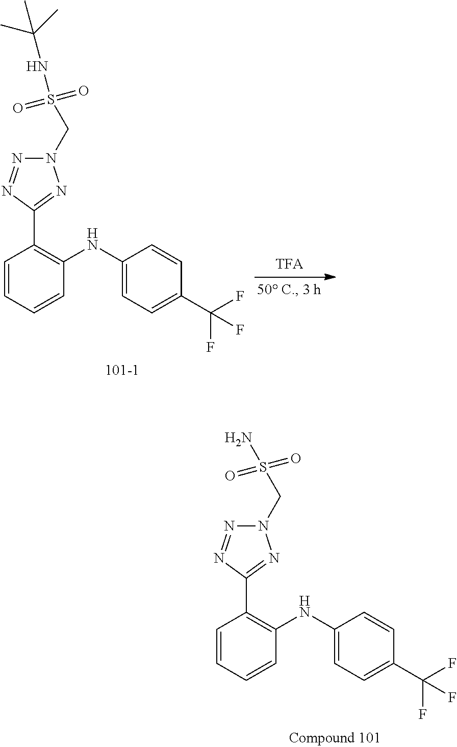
N1(CS(NC(C)(C)C)(=O)=O)N=NC(C2=C(NC3=CC=C(C(F)(F)F)C=C3)C=CC=C2)=N1.N1(CS(N)(=O)=O)N=NC(C2=C(NC3=CC=C(C(F)(F)F)C=C3)C=CC=C2)=N1
